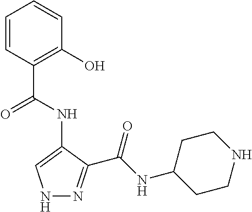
N1N=C(C(NC2CCNCC2)=O)C(NC(C2=C(O)C=CC=C2)=O)=C1
